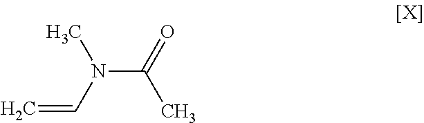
C=CN(C(C)=O)C
